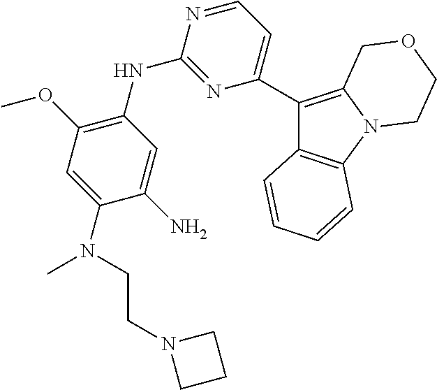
C12=C(C=CC=C1)C(C1=CC=NC(NC3=C(OC)C=C(N(C)CCN4CCC4)C(N)=C3)=N1)=C1N2CCOC1
